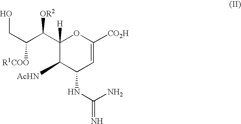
C1(C(C(CO)[R1COO])[OR2])([H])C([AcHN])C(NC(N)=N)C=C([CO2H])O1
